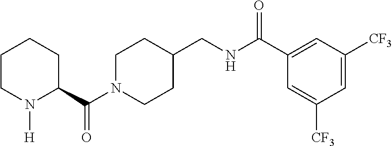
C(N1CCC(CNC(C2=CC([CF3])=CC([CF3])=C2)=O)CC1)(C1CCCCN1[H])=O
